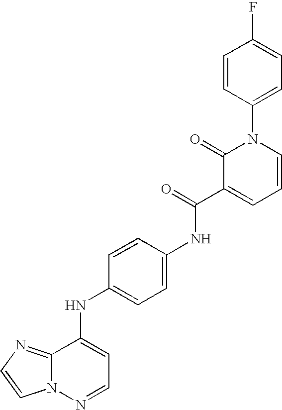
C12=NC=CN1N=CC=C2NC1=CC=C(NC(C2=CC=CN(C3=CC=C(F)C=C3)C2=O)=O)C=C1
